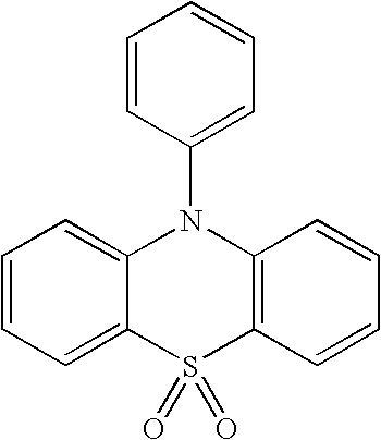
C1=CC=C2C(=C1)N(C1=CC=CC=C1)C1=C(S2(=O)=O)C=CC=C1
